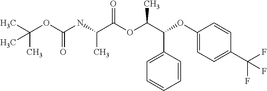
N(C(C(OC(C(C1=CC=CC=C1)OC1=CC=C(C(F)(F)F)C=C1)C)=O)C)C(OC(C)(C)C)=O
